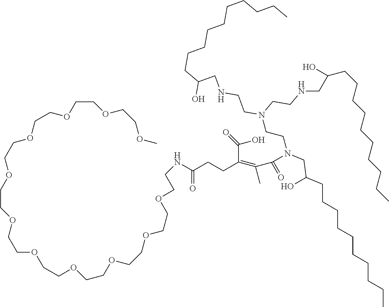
C(COCCOCCOCCOCCOCCOCCOCCOCCOCCNC(CCC(C(=O)O)=C(C)C(N(CCN(CCNCC(CCCCCCCCCC)O)CCNCC(CCCCCCCCCC)O)CC(CCCCCCCCCC)O)=O)=O)OCCOC
